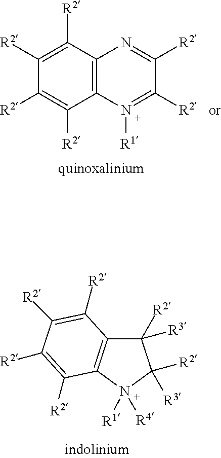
C1([R2])=C([R2])C2=C(C([R2])=C1[R2])N([R1])=C([R2])C([R2])=N2.C12=C(N([R1])([R4])C([R2])([R3])C1([R2])[R3])C([R2])=C([R2])C([R2])=C2[R2]
